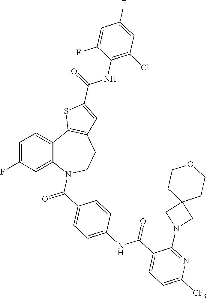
C1=C(F)C=C2C(=C1)C1=C(CCN2C(C2=CC=C(NC(C3=CC=C([CF3])N=C3N3CC4(C3)CCOCC4)=O)C=C2)=O)C=C(C(=O)NC2=C(Cl)C=C(F)C=C2F)S1
